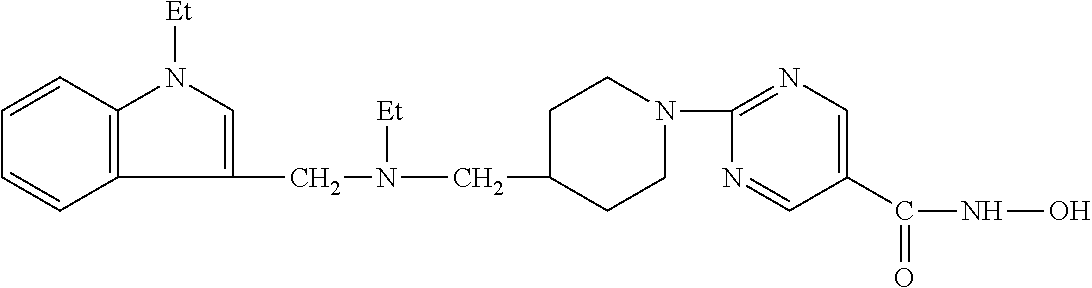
C1(CN(CC2CCN(C3=NC=C(C(NO)=O)C=N3)CC2)[Et])=CN([Et])C2=C1C=CC=C2
